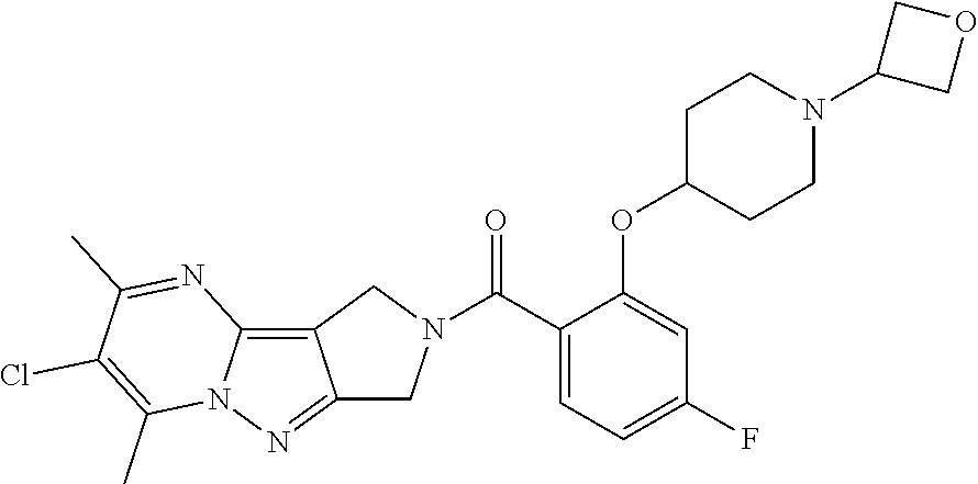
O=C(C1=CC=C(F)C=C1OC1CCN(C2COC2)CC1)N1CC2=NN3C(=C2C1)N=C(C)C(Cl)=C3C
